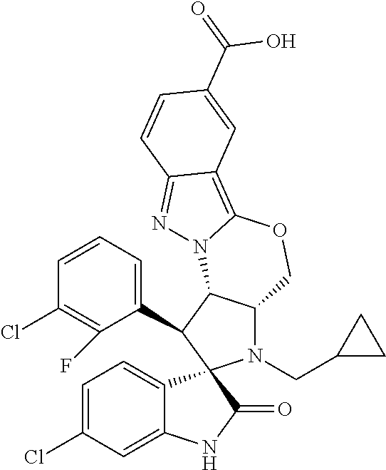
C1=CC=C(C2C3C(N(CC4CC4)C24C2=CC=C(Cl)C=C2NC4=O)COC2=C4C(=NN32)C=CC(C(O)=O)=C4)C(F)=C1Cl
